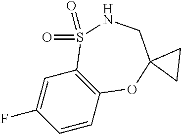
C1=C(F)C=CC2=C1S(=O)(=O)NCC1(O2)CC1
